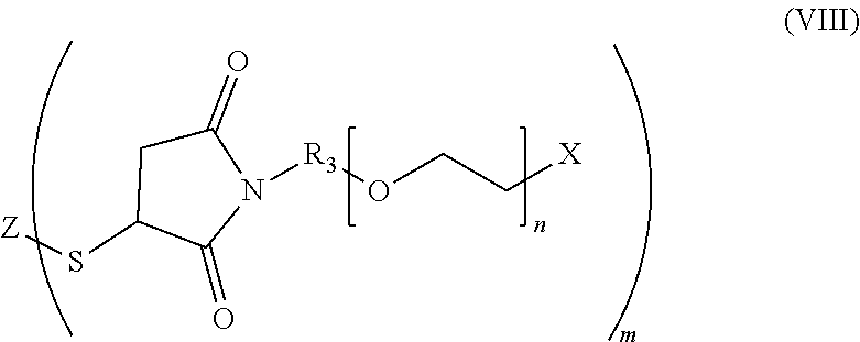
C1(=O)CC(S[Z])C(=O)N1[R3]OCC[X]
